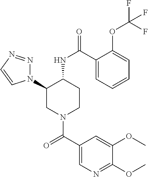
N1(C2CN(C(C3=CN=C(OC)C(OC)=C3)=O)CCC2NC(=O)C2=CC=CC=C2OC(F)(F)F)N=NC=C1
